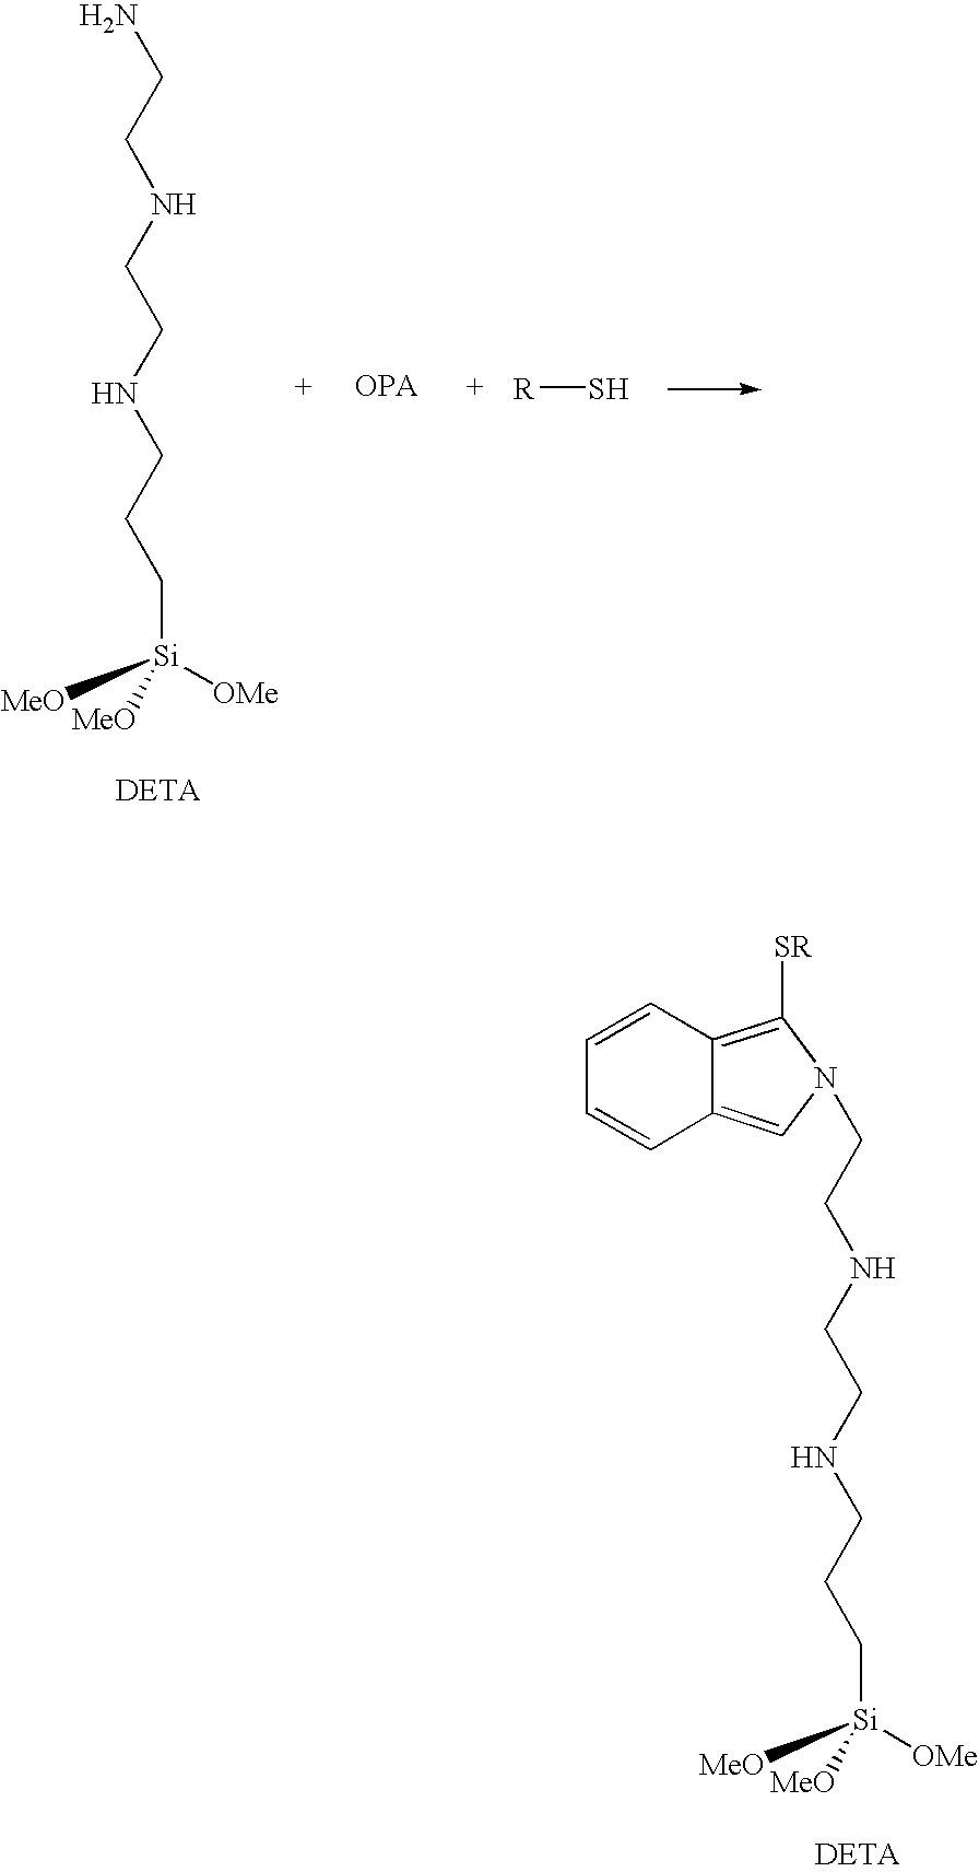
NCCNCCNCCC[Si]([MeO])([OMe])[MeO].[R]S.N1(CCNCCNCCC[Si]([MeO])([OMe])[MeO])C([SR])=C2C(=C1)C=CC=C2
